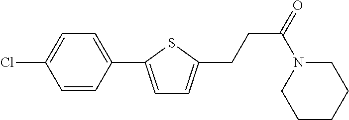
C1=C(Cl)C=CC(C2=CC=C(CCC(=O)N3CCCCC3)S2)=C1
